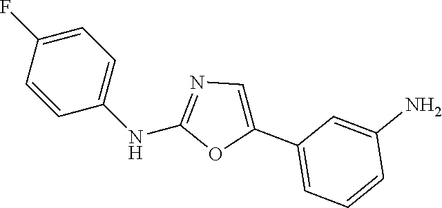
C1=C(F)C=CC(NC2=NC=C(C3=CC=CC(N)=C3)O2)=C1
